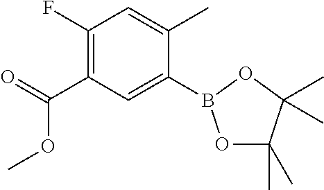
C1(F)=C(C(=O)OC)C=C(B2OC(C)(C)C(C)(C)O2)C(C)=C1
